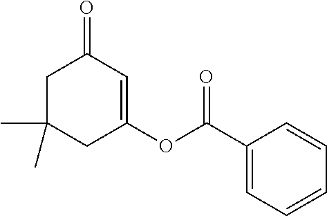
C1C(C)(C)CC(OC(C2=CC=CC=C2)=O)=CC1=O
